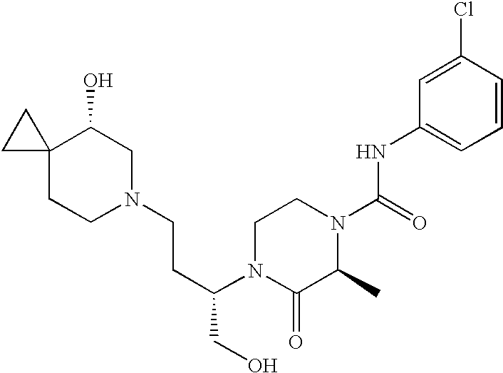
C12(CCN(CCC(CO)N3C(=O)C(C)N(C(=O)NC4=CC=CC(Cl)=C4)CC3)CC1O)CC2
